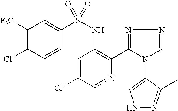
C1([F3C])=C(Cl)C=CC(S(NC2=C(C3=NN=CN3C3=CNN=C3C)N=CC(Cl)=C2)(=O)=O)=C1
